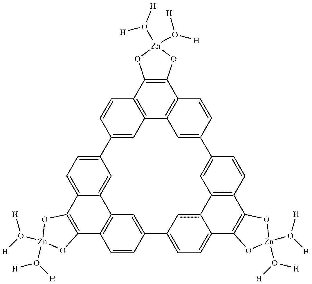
C1=CC2=C3C=C1C1=CC=C4C(=C1)C1=C(C=CC(=C1)C1=CC=C5C(=C1)C1=C(C=CC(=C1)C1=CC3=C(C3=C2O[Zn](O([H])[H])(O([H])[H])O3)C=C1)C1=C5O[Zn](O([H])[H])(O([H])[H])O1)C1=C4O[Zn](O([H])[H])(O([H])[H])O1
